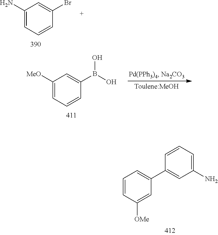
C1=CC([OMe])=CC(C2=CC(N)=CC=C2)=C1.C1(N)=CC=CC(Br)=C1.C1([MeO])=CC=CC(B(O)O)=C1
